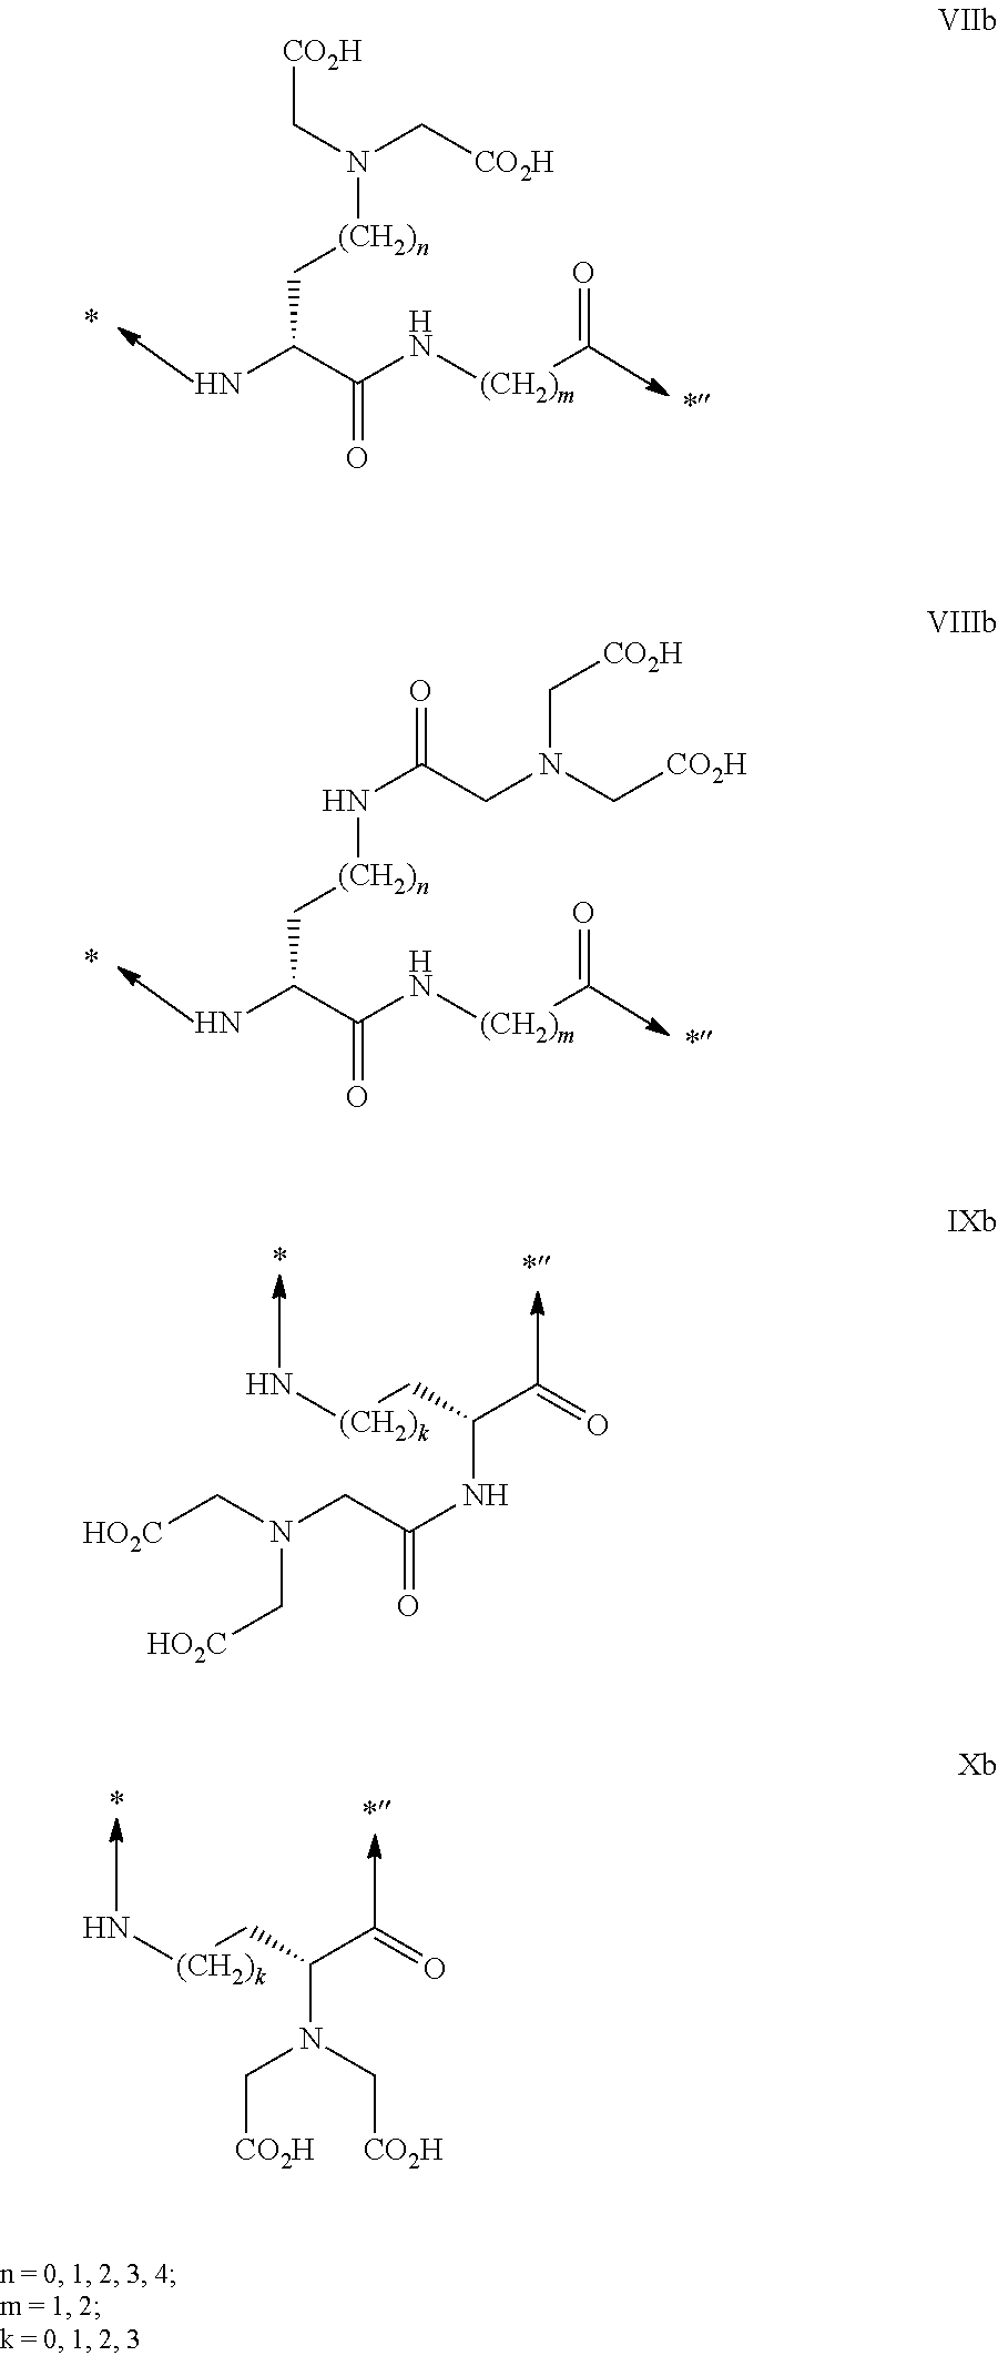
C(C(C(N[(CH2)m]C=O)=O)N)[(CH2)n]N(C[CO2H])C[CO2H].C(C(C(N[(CH2)m]C=O)=O)N)[(CH2)n]NC(CN(C[CO2H])C[CO2H])=O.[HO2C]CN(CC(NC(C=O)C[(CH2)k]N)=O)C[HO2C].C(N(C(C=O)C[(CH2)k]N)C[CO2H])[CO2H]
